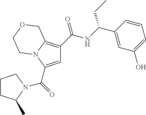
C1=C(C(=O)N2C(C)CCC2)N2C(=C1C(NC(C1=CC(O)=CC=C1)CC)=O)COCC2
